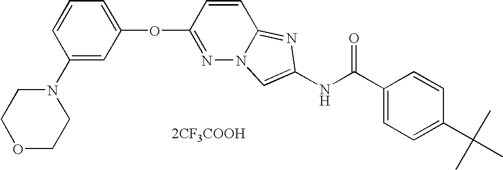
C1=CC=C(OC2=NN3C(=NC(NC(=O)C4=CC=C(C(C)(C)C)C=C4)=C3)C=C2)C=C1N1CCOCC1.[2CF3COOH]
